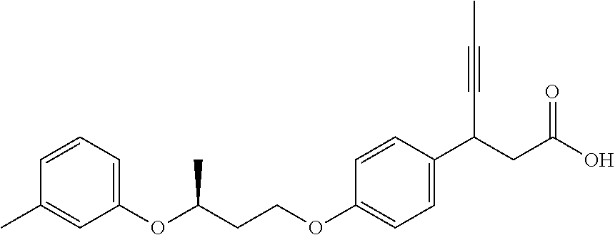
C1(OC(C)CCOC2=CC=C(C(CC(O)=O)C#CC)C=C2)=CC=CC(C)=C1
